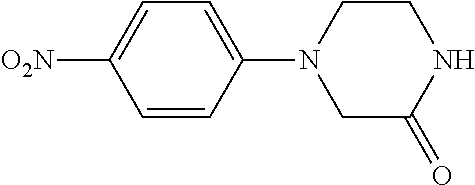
C1=CC(N2CC(=O)NCC2)=CC=C1[O2N]
